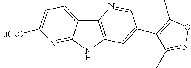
C12=C(NC3=NC([EtO2C])=CC=C13)C=C(C1=C(C)ON=C1C)C=N2
